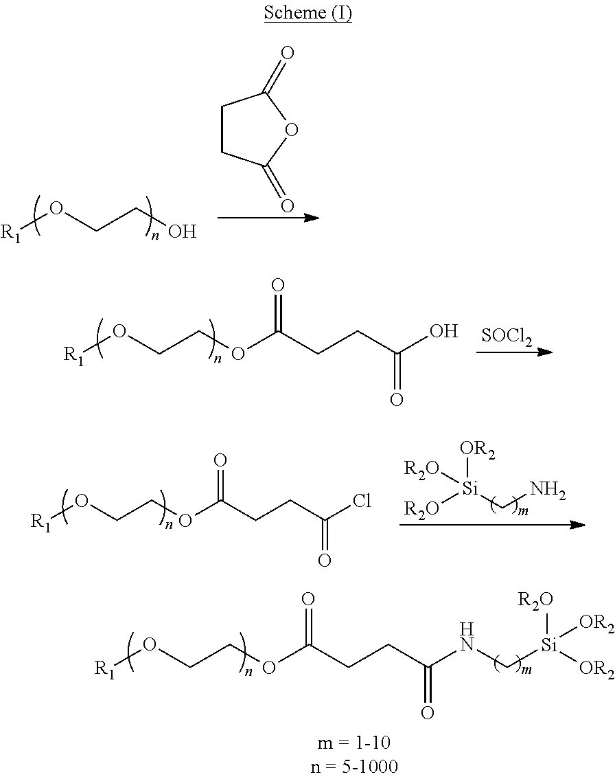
[R1]OCCO.C1CC(=O)OC1=O.[R1]OCCOC(CCC(O)=O)=O.[SOCl2].[R2O][Si](CN)([OR2])[R2O].[R1]OCCOC(CCC(Cl)=O)=O.[R1]OCCOC(CCC(NC[Si]([OR2])([R2O])[OR2])=O)=O
